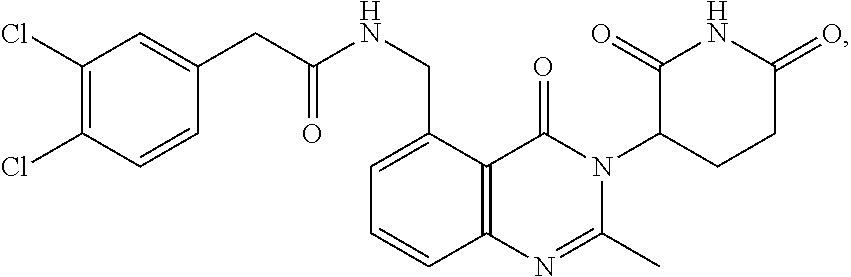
C12=C(C(CNC(=O)CC3=CC(Cl)=C(Cl)C=C3)=CC=C1)C(=O)N(C1CCC(=O)NC1=O)C(C)=N2
